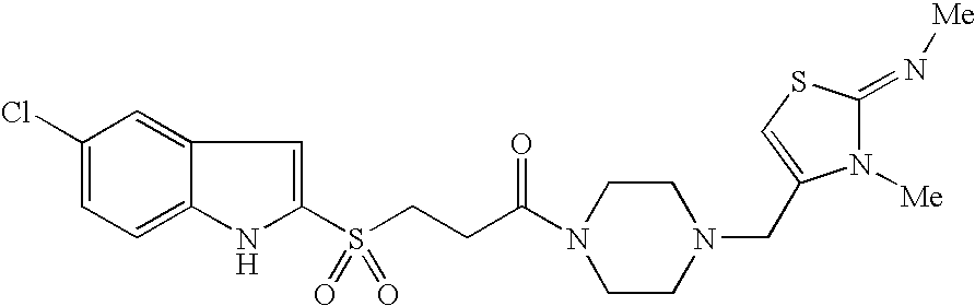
C1(Cl)=CC=C2C(=C1)C=C(S(CCC(N1CCN(CC3=CSC(=N[Me])N3[Me])CC1)=O)(=O)=O)N2
